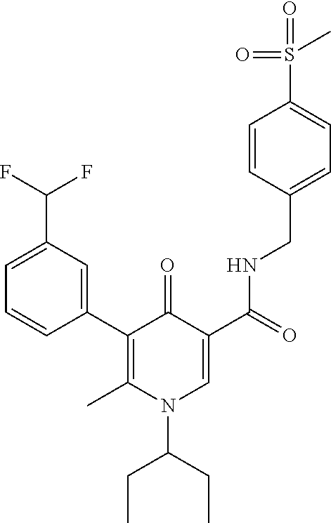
C1=CC(C2=C(C)N(C(CC)CC)C=C(C(=O)NCC3=CC=C(S(C)(=O)=O)C=C3)C2=O)=CC(C(F)F)=C1
